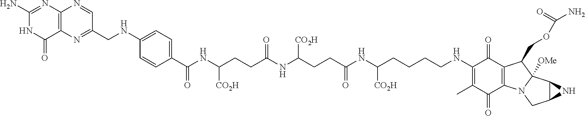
C12=C(N=C(CNC3=CC=C(C(=O)NC(CCC(NC(CCC(=O)NC(CCCCNC4=C(C)C(=O)C5=C(C4=O)C(COC(=O)N)C4([OMe])N5CC5C4N5)[CO2H])[CO2H])=O)[CO2H])C=C3)C=N1)C(=O)NC(N)=N2
